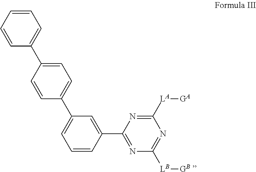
C1=CC=CC(C2=CC=C(C3=CC=CC(C4=NC([LB][GB])=NC([LA][GA])=N4)=C3)C=C2)=C1
